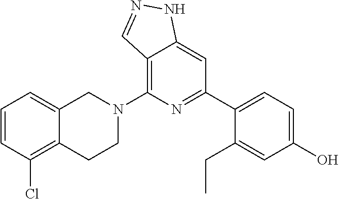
C1=CC(Cl)=C2C(=C1)CN(C1=C3C(=CC(C4=CC=C(O)C=C4CC)=N1)NN=C3)CC2
